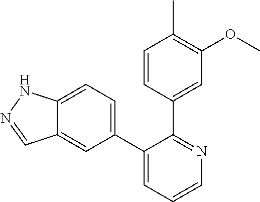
C12=CC=C(C3=CC=CN=C3C3=CC(OC)=C(C)C=C3)C=C1C=NN2
